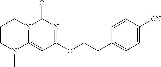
C1CN(C)C2=CC(OCCC3=CC=C([CN])C=C3)=NC(=O)N2C1
